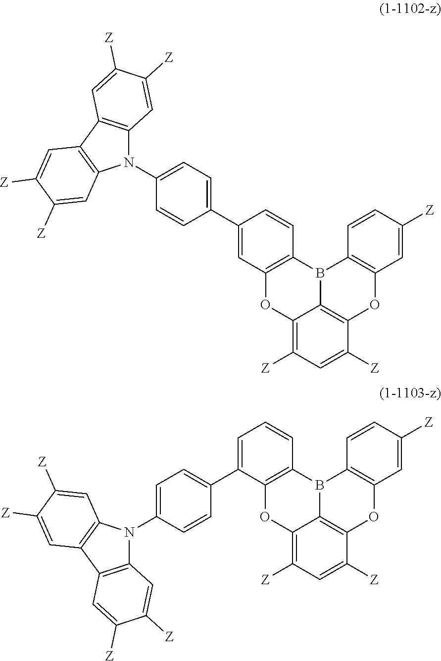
C12=C(B3C4=C(OC5=C3C=CC([Z])=C5)C([Z])=CC([Z])=C4O1)C=CC(C1=CC=C(N3C4=C(C5=C3C=C([Z])C([Z])=C5)C=C([Z])C([Z])=C4)C=C1)=C2.C12=C(B3C4=C(OC5=C3C=CC([Z])=C5)C([Z])=CC([Z])=C4O1)C=CC=C2C1=CC=C(N2C3=C(C4=C2C=C([Z])C([Z])=C4)C=C([Z])C([Z])=C3)C=C1
